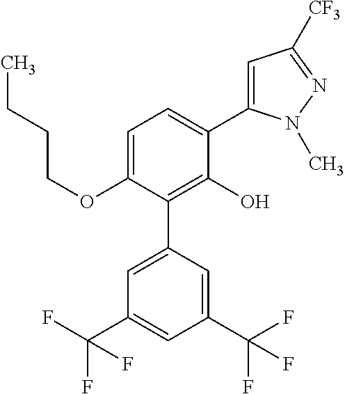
C1(OCCCC)=CC=C(C2=CC([CF3])=NN2C)C(O)=C1C1=CC(C(F)(F)F)=CC(C(F)(F)F)=C1
